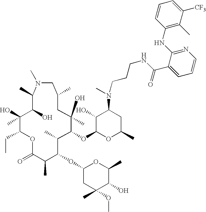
C1(CC)C(O)(C)C(O)C(C)N(C)CC(C)CC(O)(C)C(OC2OC(C)CC(N(CCCNC(=O)C3=CC=CN=C3NC3=C(C)C([CF3])=CC=C3)C)C2O)C(C)C(OC2CC(C)(OC)C(O)C(C)O2)C(C)C(=O)O1
